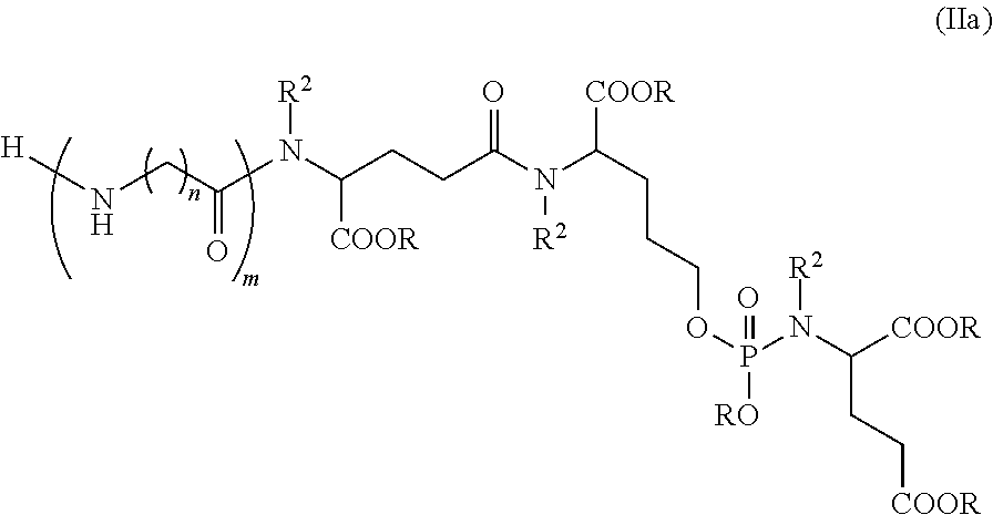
O=C(N(C(CCC(N(C(CCCOP([RO])(N(C(CC[COOR])[COOR])[R2])=O)[COOR])[R2])=O)[COOR])[R2])CN[H]
